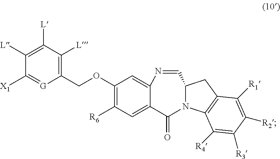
C1(COC2=C([R6])C=C3C(=C2)N=CC2N(C3=O)C3=C(C2)C([R1])=C([R2])C([R3])=C3[R4])=C([L])C([L])=C([L])C([X1])=[G]1
